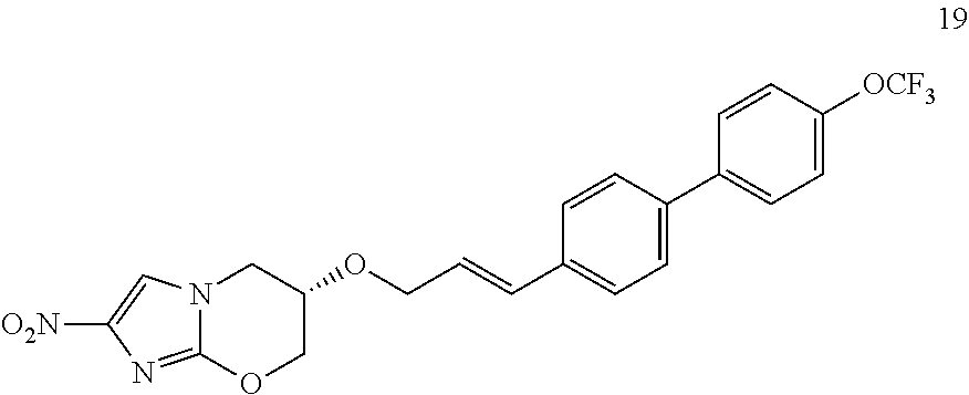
N12C(=NC([O2N])=C1)OCC(OCC=CC1=CC=C(C3=CC=C([OCF3])C=C3)C=C1)C2
